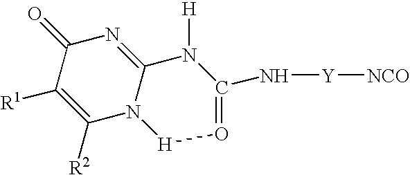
C1(=O)C([R1])=C([R2])N2C(=N1)N([H])C(N[Y][NCO])=O[H]2
